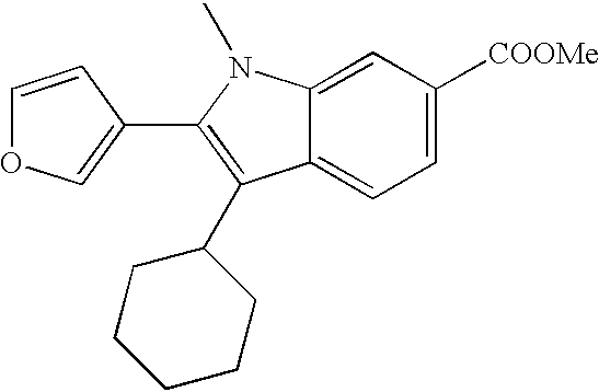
C1=C2C(=CC=C1[COOMe])C(C1CCCCC1)=C(C1=COC=C1)N2C
